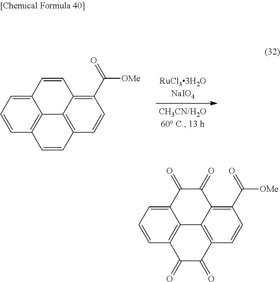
C1=CC=C2C3=C1C=CC1=C3C(=C(C([OMe])=O)C=C1)C=C2.C1=CC=C2C3=C1C(=O)C(=O)C1=C3C(=C(C([OMe])=O)C=C1)C(=O)C2=O
